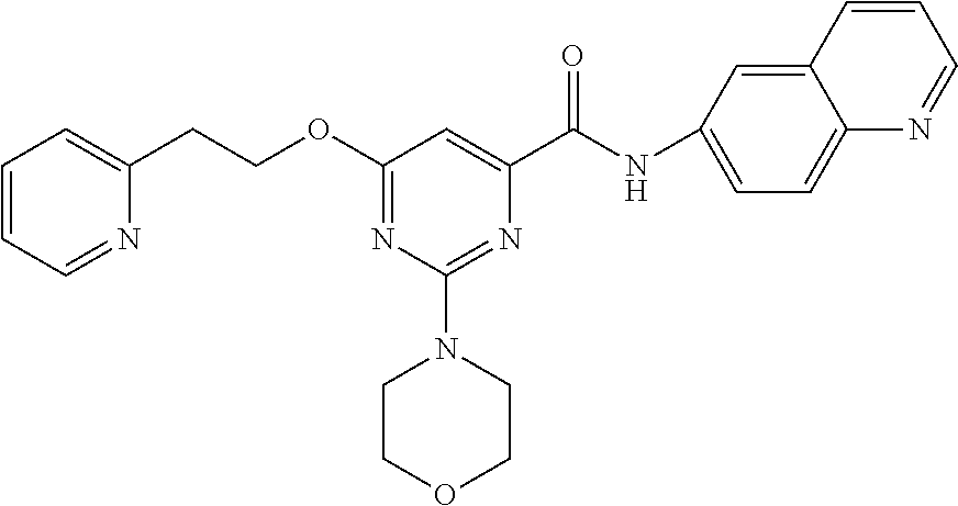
N(C(C1=CC(OCCC2=CC=CC=N2)=NC(N2CCOCC2)=N1)=O)C1=CC=C2C(=C1)C=CC=N2
